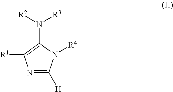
N1=C([H])N([R4])C(N([R2])[R3])=C1[R1]
